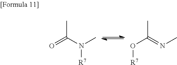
O=C(N(C)[R7])C.O(C(=NC)C)[R7]
